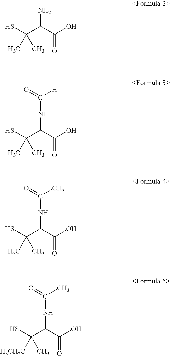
SC(C(C(O)=O)N)(C)C.SC(C(C(O)=O)NC([H])=O)(C)C.SC(C(C(O)=O)NC(C)=O)(C)C.SC(C(C(O)=O)NC(C)=O)(C)[H3CH2C]
